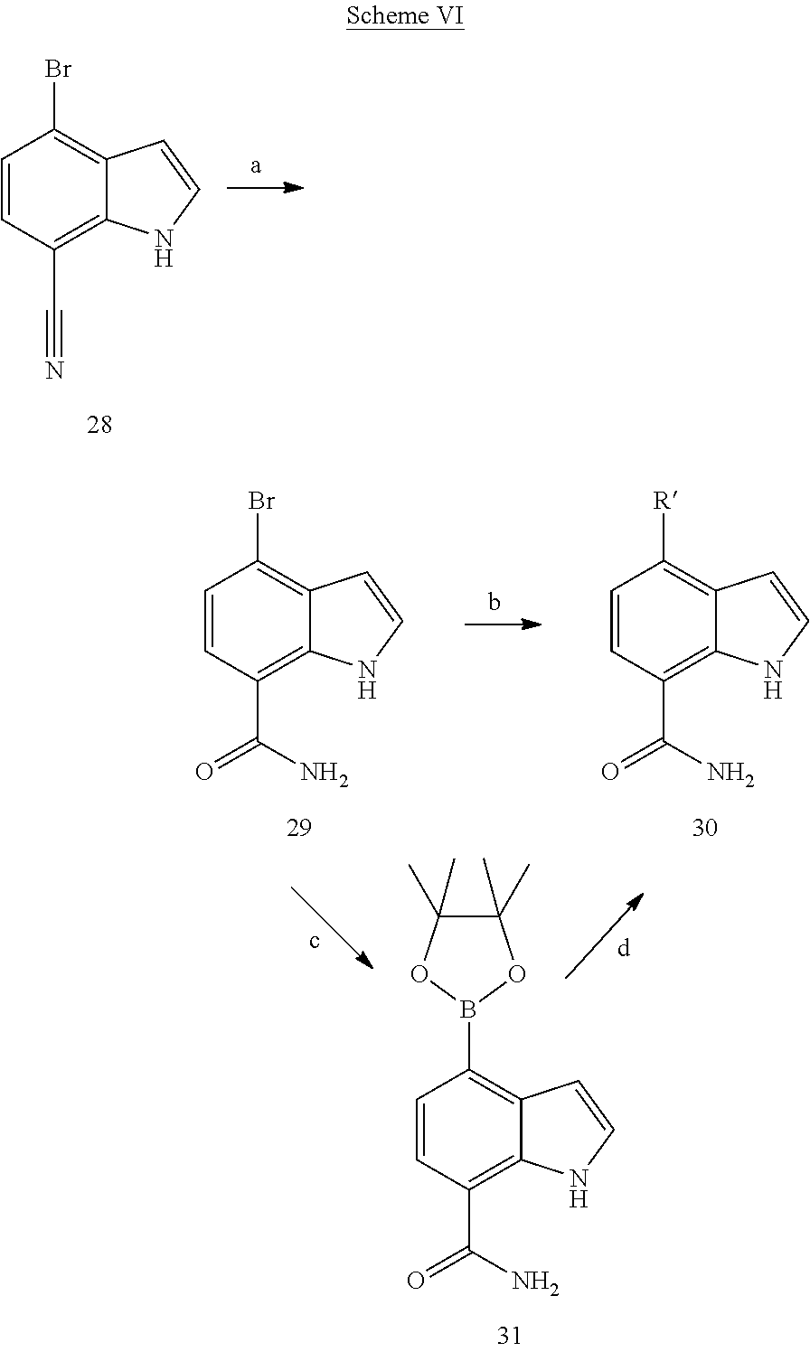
C1=CC(C#N)=C2C(=C1Br)C=CN2.C1=CC(C(N)=O)=C2C(=C1Br)C=CN2.C1=CC(C(N)=O)=C2C(=C1[R])C=CN2.C1=CC(C(N)=O)=C2C(=C1B1OC(C)(C)C(C)(C)O1)C=CN2
